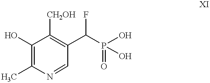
C1(O)=C(C)N=CC(C(P(O)(=O)O)F)=C1[CH2OH]
